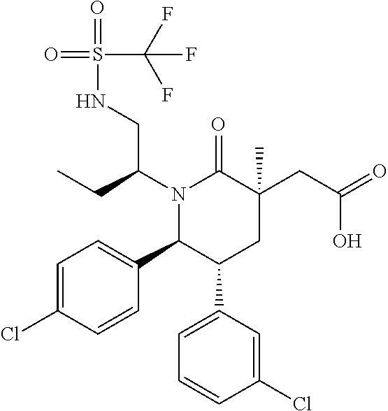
N1(C(CC)CNS(=O)(C(F)(F)F)=O)C(C2=CC=C(Cl)C=C2)C(C2=CC=CC(Cl)=C2)CC(CC(=O)O)(C)C1=O
